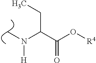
C(C(O[R4])=O)(N(C)[H])CC
